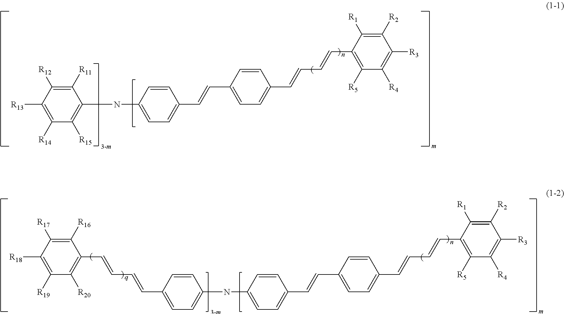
C1([R14])=C([R13])C([R12])=C([R11])C(NC2=CC=C(C=CC3=CC=C(C=CC=CC4=C([R5])C([R4])=C([R3])C([R2])=C4[R1])C=C3)C=C2)=C1[R15].C1=C(C=CC=CC2=C([R20])C([R19])=C([R18])C([R17])=C2[R16])C=CC(NC2=CC=C(C=CC3=CC=C(C=CC=CC4=C([R5])C([R4])=C([R3])C([R2])=C4[R1])C=C3)C=C2)=C1
